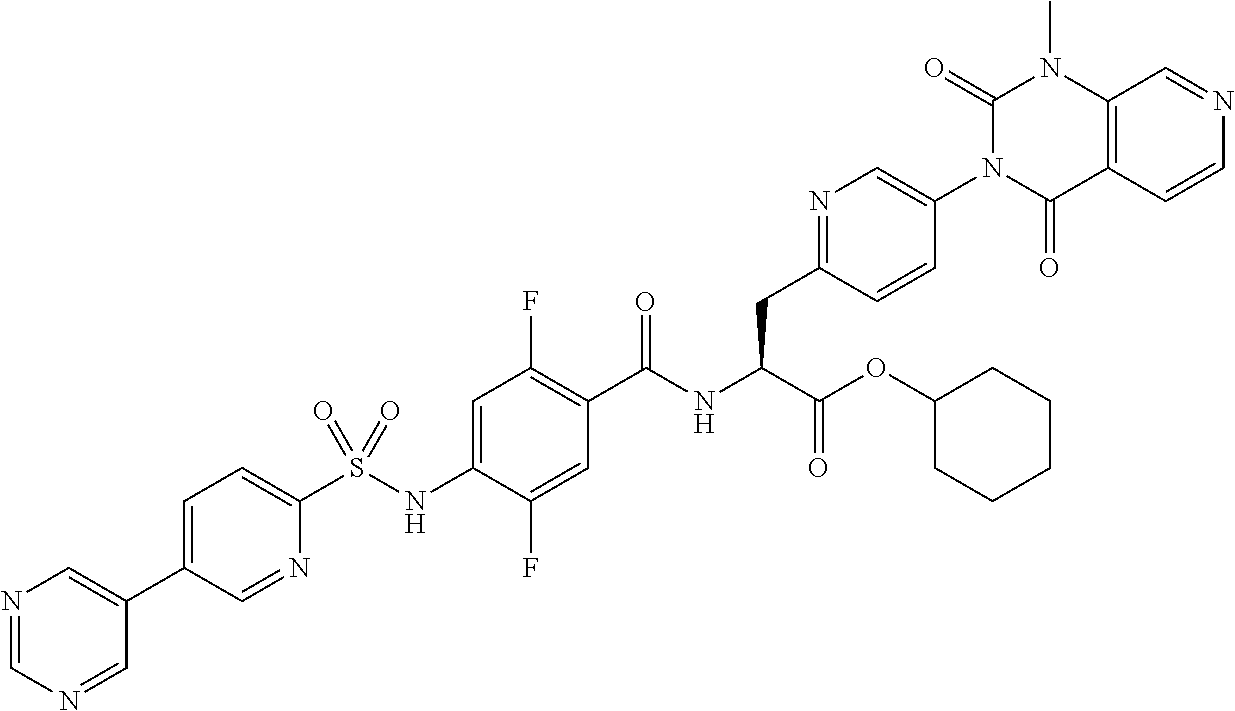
C1=C(C2=CN=CN=C2)C=NC(S(NC2=CC(F)=C(C(NC(C(OC3CCCCC3)=O)CC3=NC=C(N4C(=O)C5=C(N(C)C4=O)C=NC=C5)C=C3)=O)C=C2F)(=O)=O)=C1
